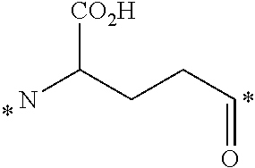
[CO2H]C(CCC=O)N
